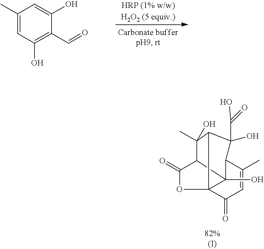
C1(C)=CC(O)=C(C=O)C(O)=C1.C123C(=O)C=C(C)C4C(O)(C(O)=O)C1C(C)(O)C(C(=O)O2)C34O
